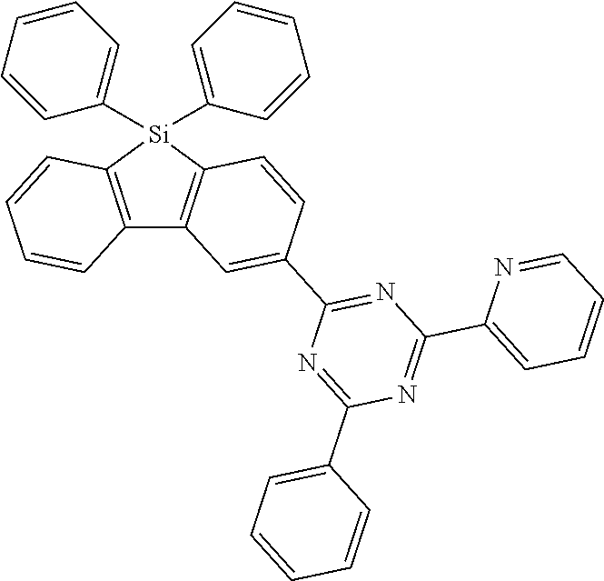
C12=C([Si](C3=CC=CC=C3)(C3=CC=CC=C3)C3=C1C=C(C1=NC(C4=CC=CC=N4)=NC(C4=CC=CC=C4)=N1)C=C3)C=CC=C2
